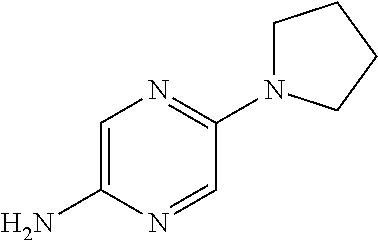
C1=C(N)N=CC(N2CCCC2)=N1
